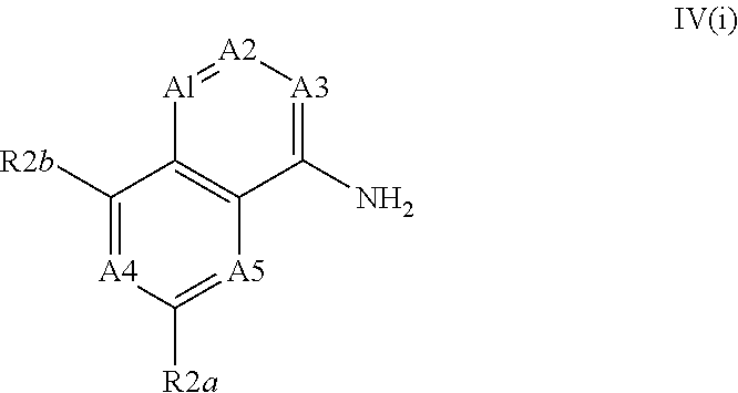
[A5]1=C([R2a])[A4]=C([R2b])C2=C1C(N)=[A3][A2]=[Al]2
